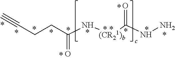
N([(CR21)b]C(=O)NN)C(CCC#C)=O
